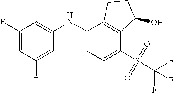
C1=C(F)C=C(NC2=CC=C(S(=O)(=O)C(F)(F)F)C3=C2CCC3O)C=C1F
